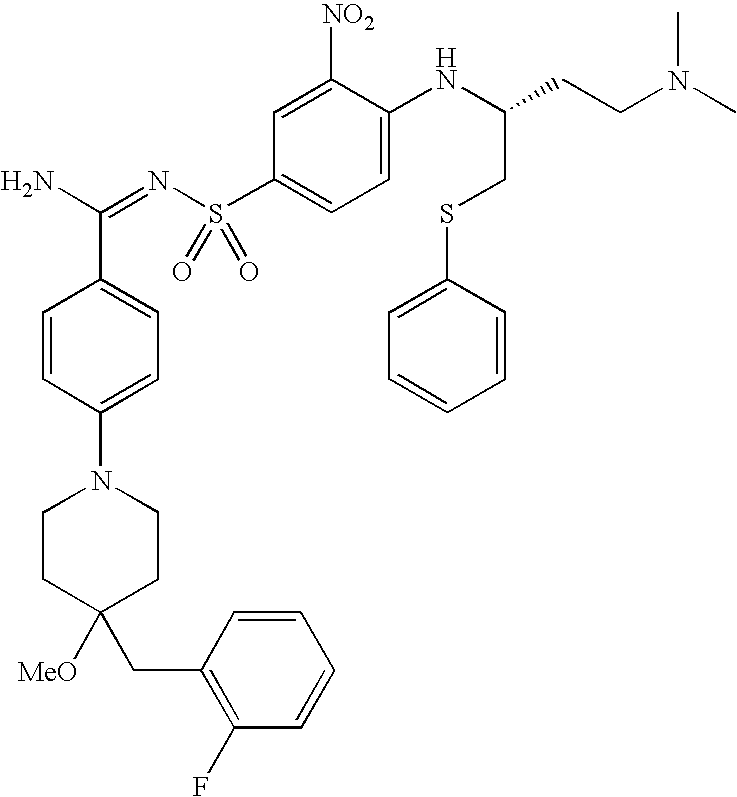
C1CC([MeO])(CC2=C(F)C=CC=C2)CCN1C1=CC=C(C(N)=NS(C2=CC=C(NC(CCN(C)C)CSC3=CC=CC=C3)C([NO2])=C2)(=O)=O)C=C1
